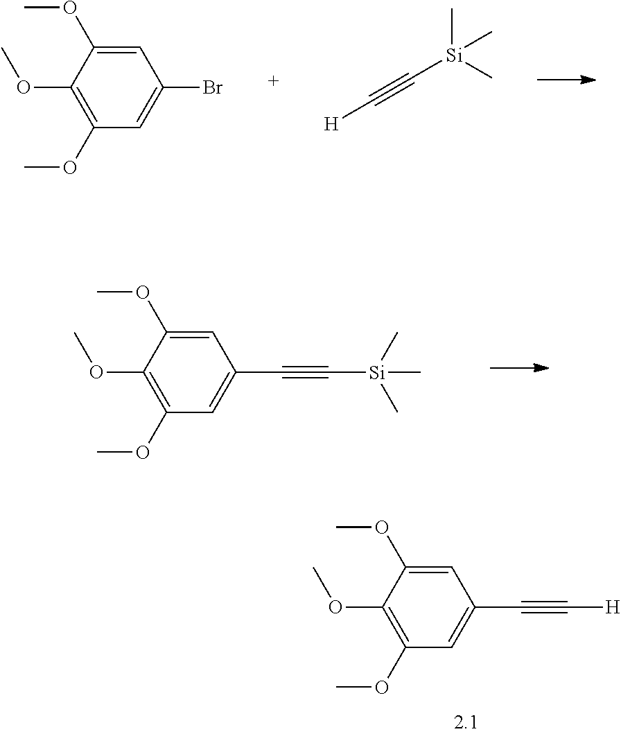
C1=C(OC)C(OC)=C(OC)C=C1Br.C(#C[Si](C)(C)C)[H].C1=C(OC)C(OC)=C(OC)C=C1C#C[Si](C)(C)C.C1=C(OC)C(OC)=C(OC)C=C1C#C[H]
